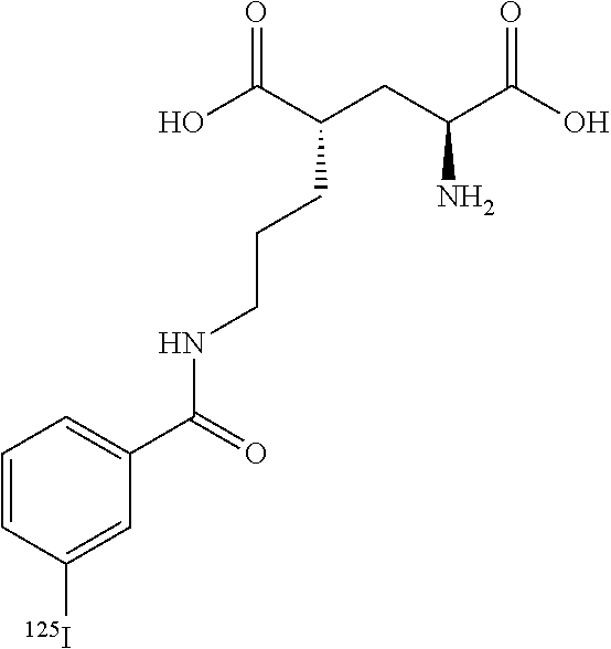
C(CC(C(O)=O)N)(C(O)=O)CCCNC(=O)C1=CC=CC([125I])=C1
